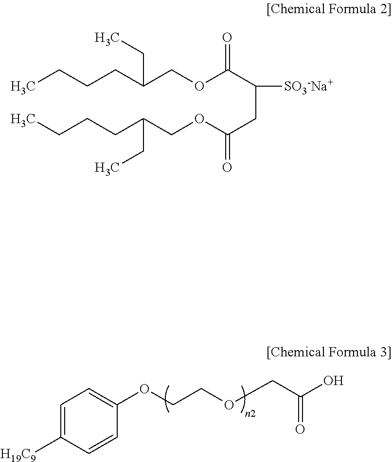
C1=C([H19C9])C=CC(OCCOCC(=O)O)=C1.CCCCC(COC(C(CC(OCC(CCCC)CC)=O)[SO3-Na+])=O)CC
